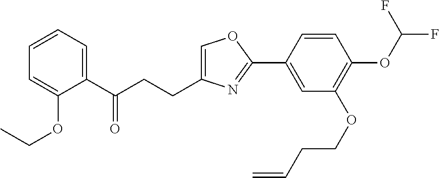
C1=C(CCC(C2=CC=CC=C2OCC)=O)N=C(C2=CC(OCCC=C)=C(OC(F)F)C=C2)O1
